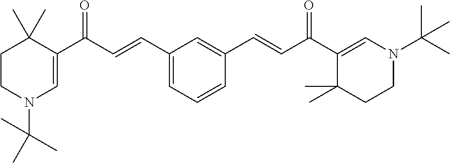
C1CN(C(C)(C)C)C=C(C(C=CC2=CC=CC(C=CC(C3=CN(C(C)(C)C)CCC3(C)C)=O)=C2)=O)C1(C)C
